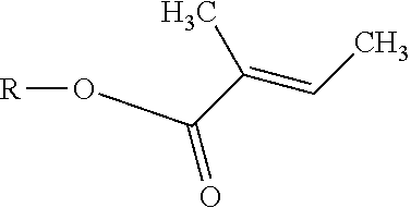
[R]OC(C(=CC)C)=O
